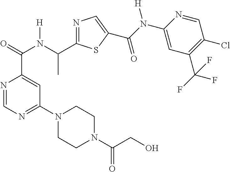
N1=CN=C(N2CCN(C(CO)=O)CC2)C=C1C(=O)N(C(C)C1=NC=C(C(N(C2=CC(C(F)(F)F)=C(Cl)C=N2)[H])=O)S1)[H]
